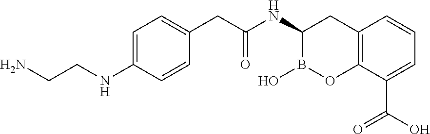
C12=C(C(C(O)=O)=CC=C1)OB(O)C(NC(CC1=CC=C(NCCN)C=C1)=O)C2
